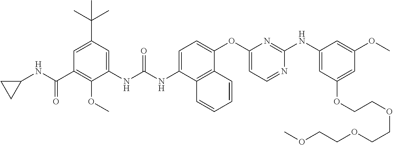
C1=C(NC(NC2=CC(C(C)(C)C)=CC(C(NC3CC3)=O)=C2OC)=O)C2=C(C(OC3=CC=NC(NC4=CC(OCCOCCOCCOC)=CC(OC)=C4)=N3)=C1)C=CC=C2
